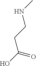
CNCCC(=O)O
